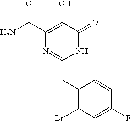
NC(C1=C(O)C(=O)NC(CC2=C(Br)C=C(F)C=C2)=N1)=O
